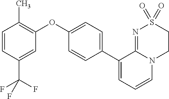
C1(OC2=C(C)C=CC(C(F)(F)F)=C2)=CC=C(C2=CC=CN3C2=NS(=O)(=O)CC3)C=C1
